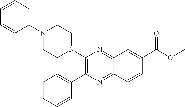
C1(N2CCN(C3=CC=CC=C3)CC2)=C(C2=CC=CC=C2)N=C2C(=N1)C=C(C(OC)=O)C=C2
